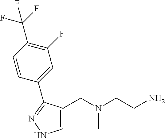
C1=C(CN(CCN)C)C(C2=CC(F)=C(C(F)(F)F)C=C2)=NN1
